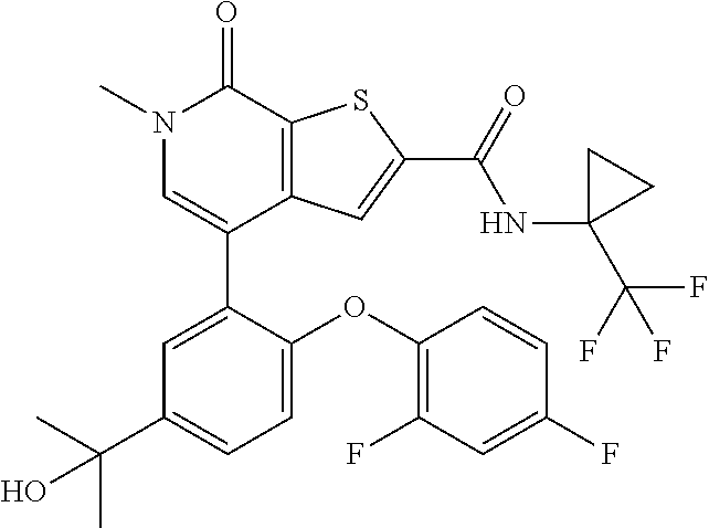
N1(C)C=C(C2=CC(C(C)(C)O)=CC=C2OC2=C(F)C=C(F)C=C2)C2=C(C1=O)SC(C(=O)NC1(C(F)(F)F)CC1)=C2
